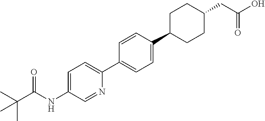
N(C1=CC=C(C2=CC=C(C3CCC(CC(=O)O)CC3)C=C2)N=C1)C(C(C)(C)C)=O
